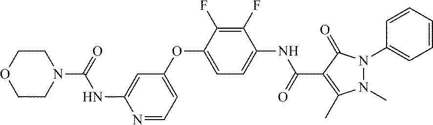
N1=CC=C(OC2=CC=C(NC(C3=C(C)N(C)N(C4=CC=CC=C4)C3=O)=O)C(F)=C2F)C=C1NC(=O)N1CCOCC1
